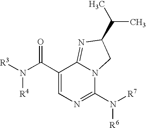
C1(C(N([R3])[R4])=O)=CN=C(N([R7])[R6])N2C1=NC(C(C)C)C2
